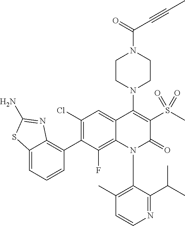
N1(C2=C(C)C=CN=C2C(C)C)C(=O)C(S(C)(=O)=O)=C(N2CCN(C(=O)C#CC)CC2)C2=CC(Cl)=C(C3=C4C(=CC=C3)SC(N)=N4)C(F)=C12
